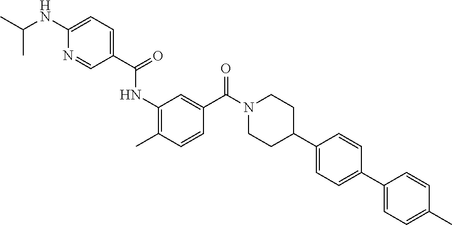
CC1=C(NC(=O)C2=CC=C(NC(C)C)N=C2)C=C(C(N2CCC(C3=CC=C(C4=CC=C(C)C=C4)C=C3)CC2)=O)C=C1
